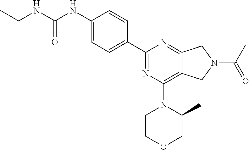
C(NC(NC1=CC=C(C2=NC(N3CCOCC3C)=C3C(=N2)CN(C(C)=O)C3)C=C1)=O)C
